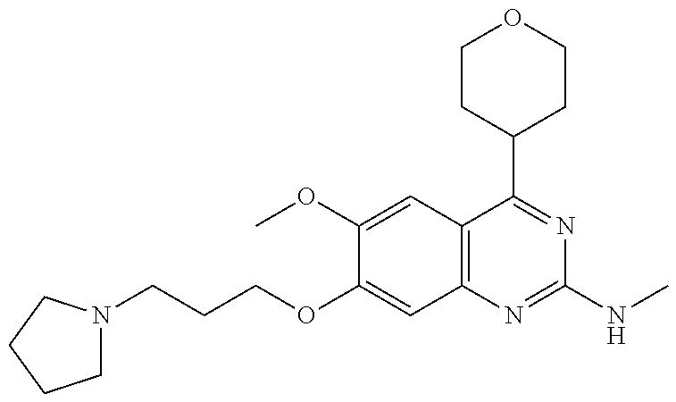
C1N(CCCOC2=CC3=C(C=C2OC)C(C2CCOCC2)=NC(NC)=N3)CCC1
